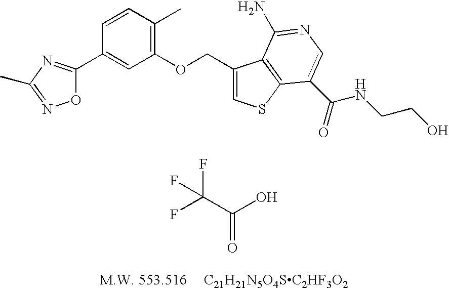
[C21H21N5O4SC2HF3O2].C(=O)(C(F)(F)F)O.C1(OCC2=CSC3=C2C(N)=NC=C3C(=O)NCCO)=C(C)C=CC(C2=NC(C)=NO2)=C1
